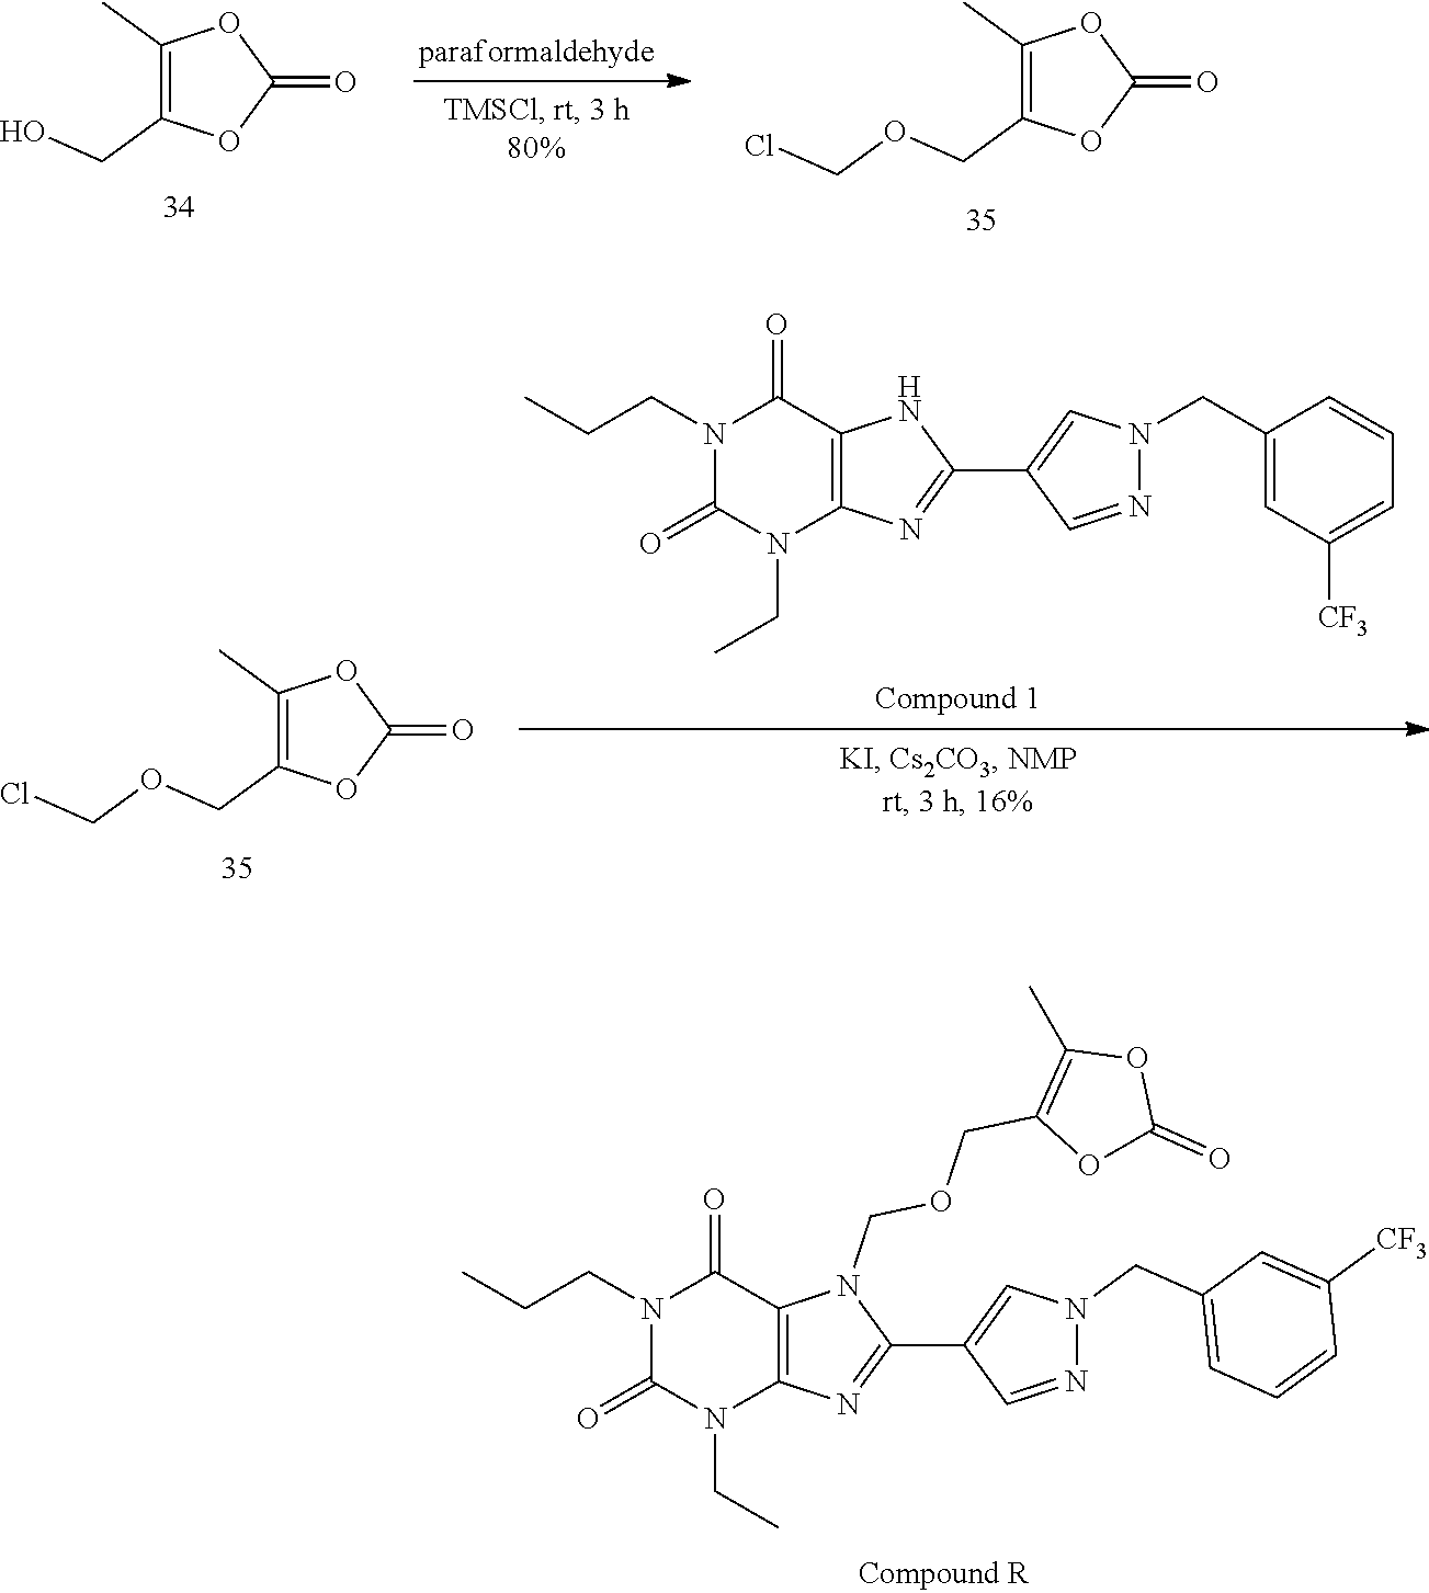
C1(C)=C(COCCl)OC(=O)O1.C1(C)=C(CO)OC(=O)O1.C1(C)=C(COCCl)OC(=O)O1.N1(CC)C(=O)N(CCC)C(=O)C2=C1N=C(C1=CN(CC3=CC([CF3])=CC=C3)N=C1)N2.N1(CC)C(=O)N(CCC)C(=O)C2=C1N=C(C1=CN(CC3=CC=CC([CF3])=C3)N=C1)N2COCC1=C(C)OC(=O)O1
